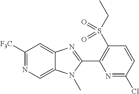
N1=C(Cl)C=CC(S(CC)(=O)=O)=C1C1=NC2=CC([F3C])=NC=C2N1C
